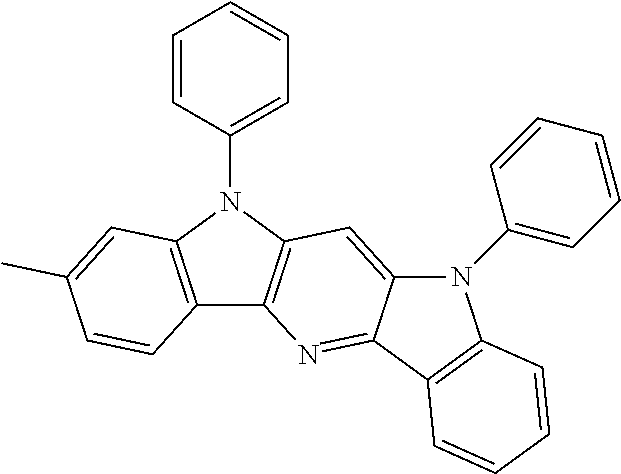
C12=C(N(C3=CC=CC=C3)C3=C1N=C1C(=C3)N(C3=CC=CC=C3)C3=C1C=CC=C3)C=C(C)C=C2
